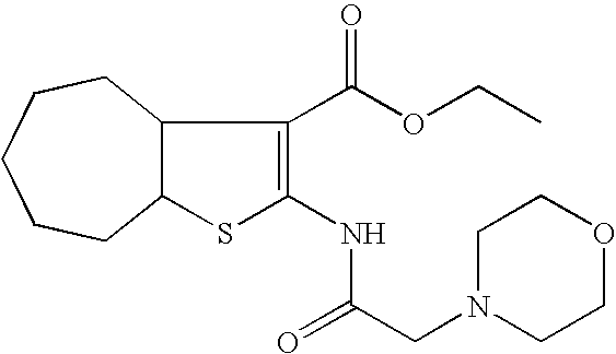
C12C(C(C(OCC)=O)=C(NC(CN3CCOCC3)=O)S1)CCCCC2
